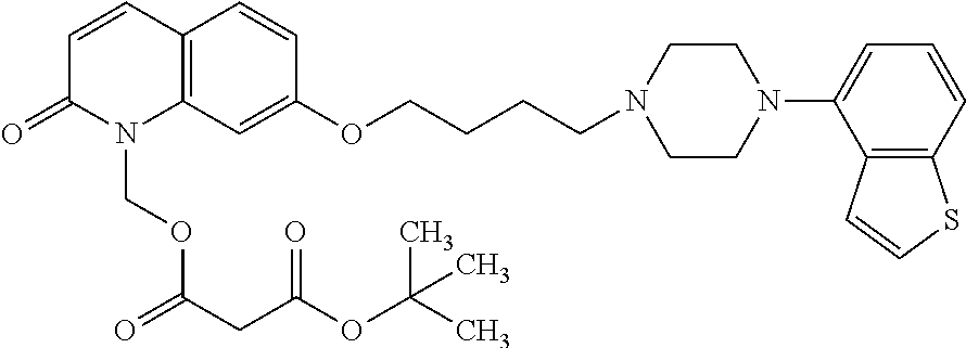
C12=C(C=C(OCCCCN3CCN(C4=CC=CC5=C4C=CS5)CC3)C=C1)N(COC(=O)CC(OC(C)(C)C)=O)C(=O)C=C2
